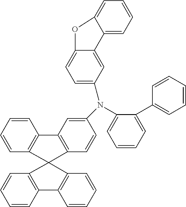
C1=CC2=C(C=C1)C1(C3=C2C=CC=C3)C2=C(C=CC=C2)C2=C1C=CC(N(C1=CC=CC=C1C1=CC=CC=C1)C1=CC=C3C(=C1)C1=CC=CC=C1O3)=C2
